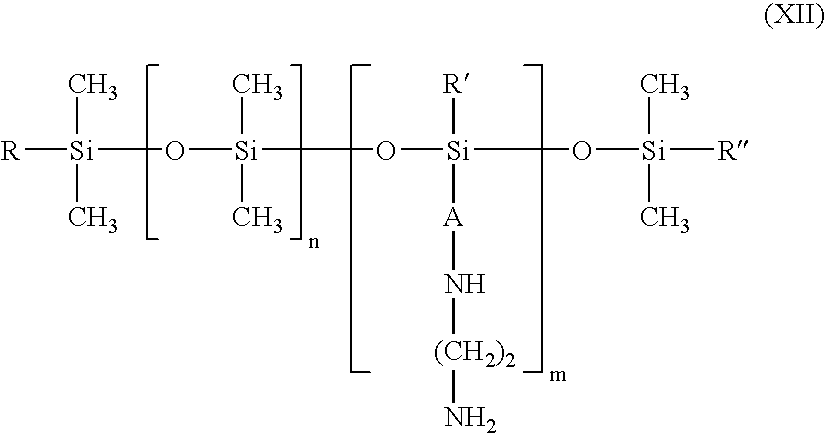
[R][Si](O[Si](C)(C)O[Si]([R])([A]N[(CH2)2]N)O[Si](C)(C)[R])(C)C
